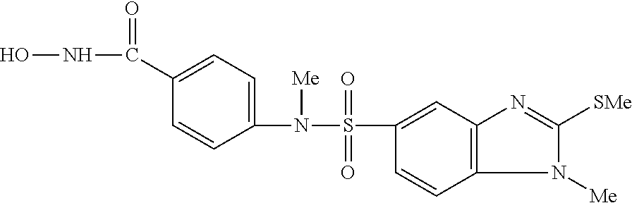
ONC(=O)C1=CC=C(N([Me])S(=O)(=O)C2=CC3=C(C=C2)N([Me])C([SMe])=N3)C=C1
